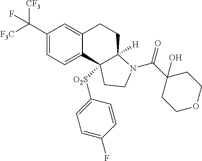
C(C1=CC=C2C(=C1)CCC1([H])C2([O2S]C2=CC=C(F)C=C2)CCN1C(=O)C1(O)CCOCC1)([F3C])([CF3])F
